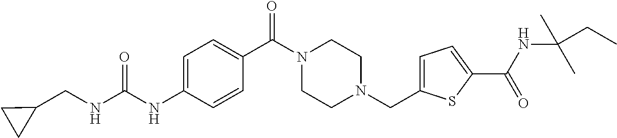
C1(C(N2CCN(CC3=CC=C(C(=O)NC(C)(C)CC)S3)CC2)=O)=CC=C(NC(NCC2CC2)=O)C=C1
